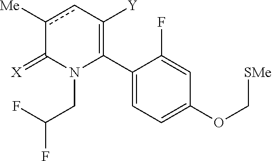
C1(C2=C([Y])cc([Me])C(=[X])N2CC(F)F)=CC=C(OC[SMe])C=C1F
